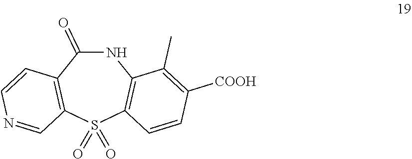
N1C(=O)C2=C(S(=O)(=O)C3=C1C(C)=C([COOH])C=C3)C=NC=C2
